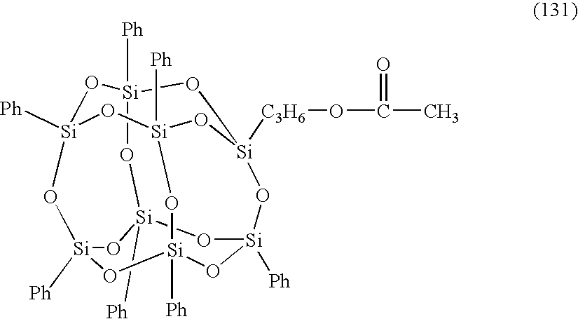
O1[Si]2([Ph])O[Si]3([Ph])O[Si]4([C3H6]OC(=O)C)CO[Si]1([Ph])O[Si]1([Ph])O[Si]([Ph])(O2)O[Si]([Ph])(O[Si]([Ph])(O1)O4)O3
